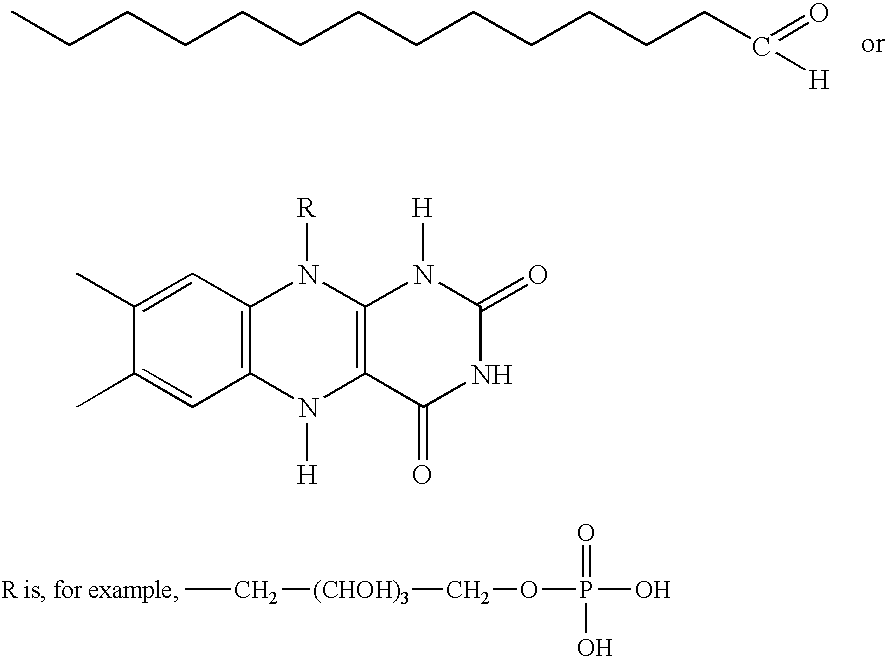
CC[(CHOH)3]COP(O)(O)=O.CCCCCCCCCCCCCC(=O)[H].C12=C(C=C(C)C(C)=C1)N([R])C1=C(N2[H])C(=O)NC(=O)N1[H]
